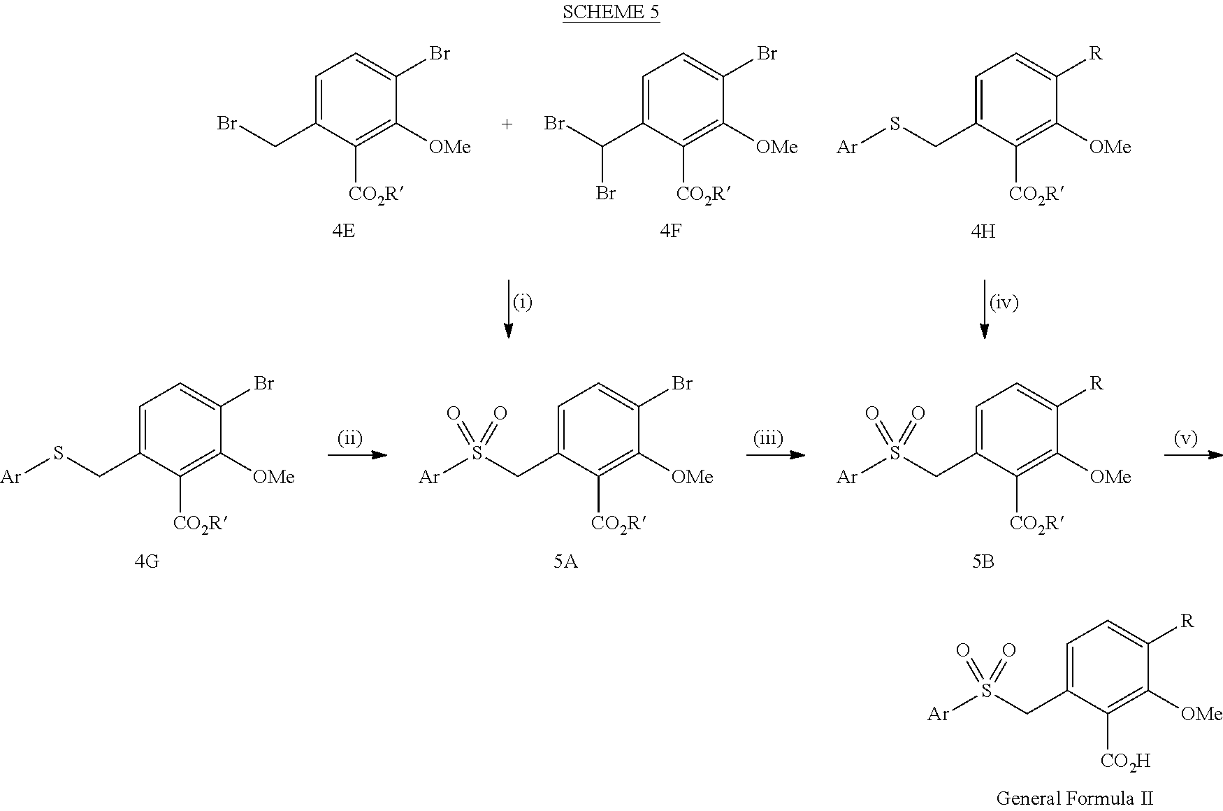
C1=C(CS[Ar])C([CO2R])=C([OMe])C(Br)=C1.C1=C(CS([Ar])(=O)=O)C([CO2R])=C([OMe])C(Br)=C1.C1=C(CS([Ar])(=O)=O)C([CO2R])=C([OMe])C([R])=C1.C1=C(CS([Ar])(=O)=O)C([CO2H])=C([OMe])C([R])=C1.C1=C(CBr)C([CO2R])=C([OMe])C(Br)=C1.C1=C(C(Br)Br)C([CO2R])=C([OMe])C(Br)=C1.C1=C(CS[Ar])C([CO2R])=C([OMe])C([R])=C1
